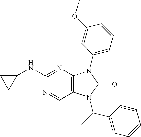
C1(NC2CC2)=NC2=C(C=N1)N(C(C1=CC=CC=C1)C)C(=O)N2C1=CC=CC(OC)=C1
